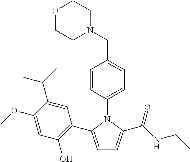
C1=C(C2=C(O)C=C(OC)C(C(C)C)=C2)N(C2=CC=C(CN3CCOCC3)C=C2)C(C(NCC)=O)=C1
